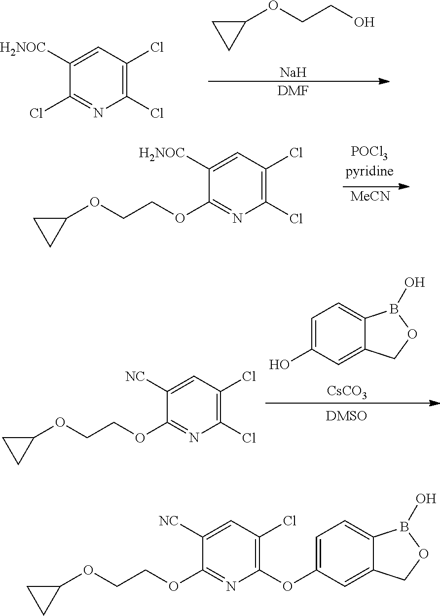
C1(OCCO)CC1.[Na].[DMF].C1(Cl)=C(Cl)C=C([H2NOC])C(Cl)=N1.[MeCN].C1(Cl)=C(Cl)C=C([H2NOC])C(OCCOC2CC2)=N1.C1=C(O)C=C2C(=C1)B(O)OC2.[CsCO3].C1(Cl)=C(Cl)C=C([NC])C(OCCOC2CC2)=N1.C1(OC2=CC=C3C(=C2)COB3O)=C(Cl)C=C([NC])C(OCCOC2CC2)=N1
